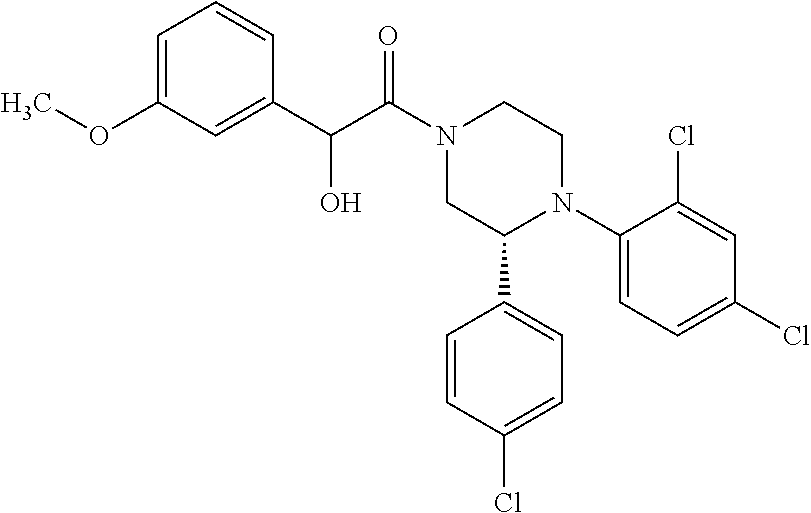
C1(N2CCN(C(=O)C(C3=CC(OC)=CC=C3)O)CC2C2=CC=C(Cl)C=C2)=CC=C(Cl)C=C1Cl
